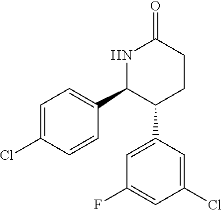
C1=C(Cl)C=CC(C2C(C3=CC(F)=CC(Cl)=C3)CCC(=O)N2)=C1
